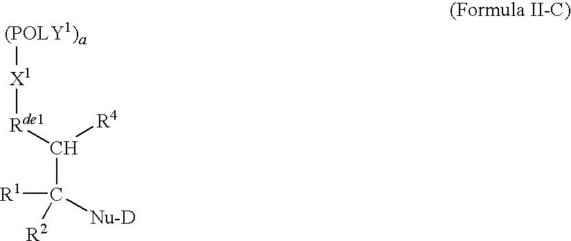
C(C([Nu-D])([R1])[R2])([Rde1][X1][(POLY1)a])[R4]
